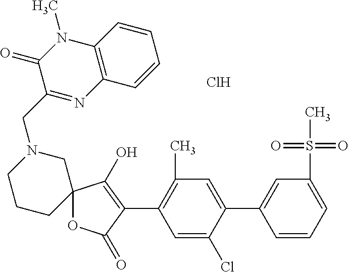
C12(OC(=O)C(C3=C(C)C=C(C4=CC(S(=O)(=O)C)=CC=C4)C(Cl)=C3)=C1O)CN(CC1=NC3=C(N(C)C1=O)C=CC=C3)CCC2.Cl
